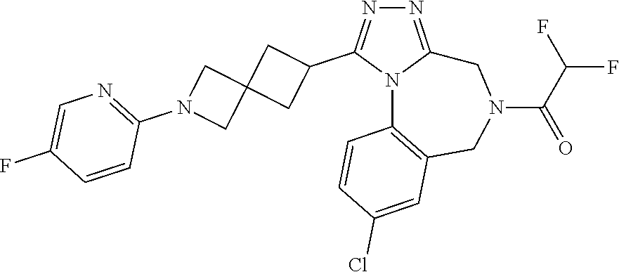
N1=C2N(C(C3CC4(C3)CN(C3=NC=C(F)C=C3)C4)=N1)C1=C(CN(C(C(F)F)=O)C2)C=C(Cl)C=C1
